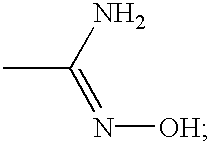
CC(N)=N[OH]
